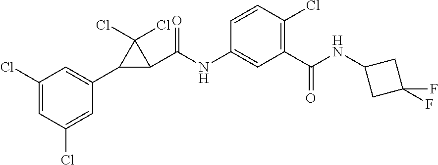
C1(Cl)=CC(Cl)=CC(C2C(C(NC3=CC(C(NC4CC(F)(F)C4)=O)=C(Cl)C=C3)=O)C2(Cl)Cl)=C1
